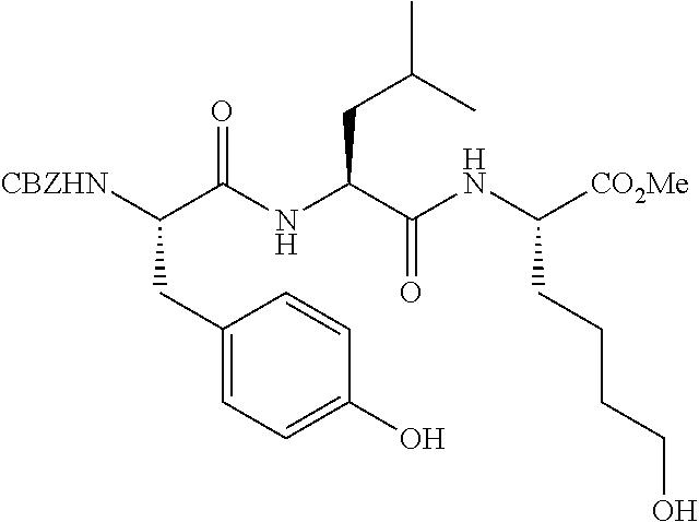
C1(CC([CBZHN])C(NC(C(NC([CO2Me])CCCCO)=O)CC(C)C)=O)=CC=C(O)C=C1
